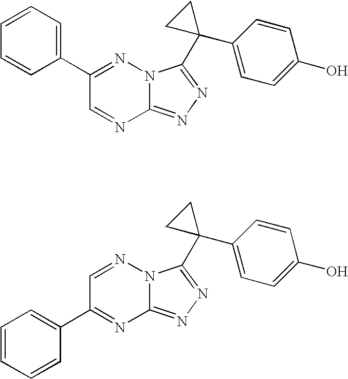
C12=NN=C(C3(C4=CC=C(O)C=C4)CC3)N1N=C(C1=CC=CC=C1)C=N2.C12=NN=C(C3(C4=CC=C(O)C=C4)CC3)N1N=CC(C1=CC=CC=C1)=N2
